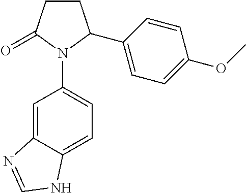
C1CC(=O)N(C2=CC=C3C(=C2)N=CN3)C1C1=CC=C(OC)C=C1
